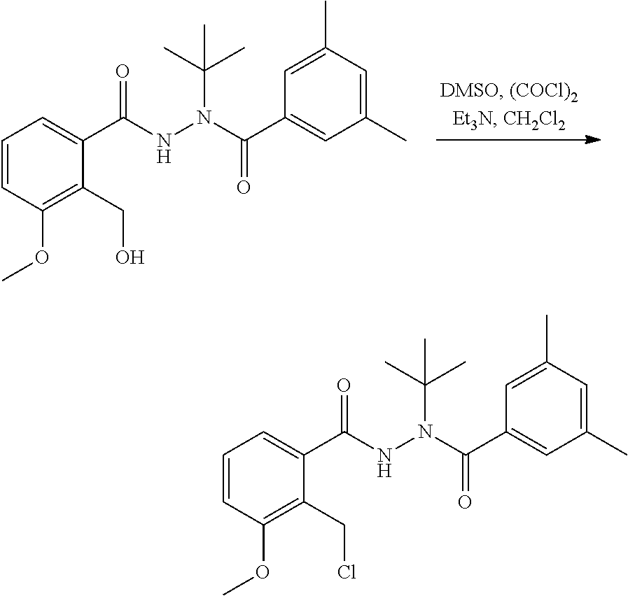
C1=CC(OC)=C(CO)C(C(NN(C(C)(C)C)C(C2=CC(C)=CC(C)=C2)=O)=O)=C1.C1=CC(OC)=C(CCl)C(C(NN(C(C)(C)C)C(C2=CC(C)=CC(C)=C2)=O)=O)=C1
